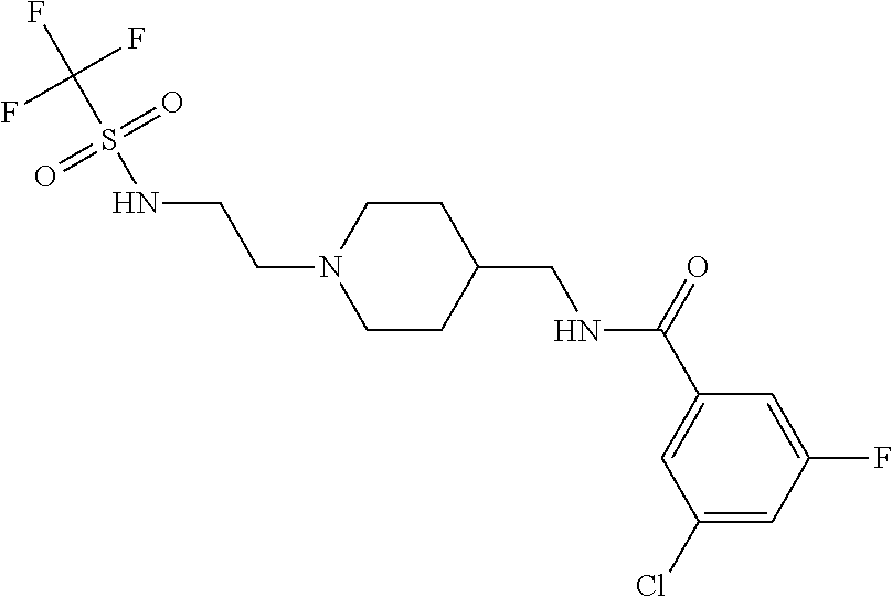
C1(Cl)=CC(F)=CC(C(=O)NCC2CCN(CCNS(C(F)(F)F)(=O)=O)CC2)=C1
